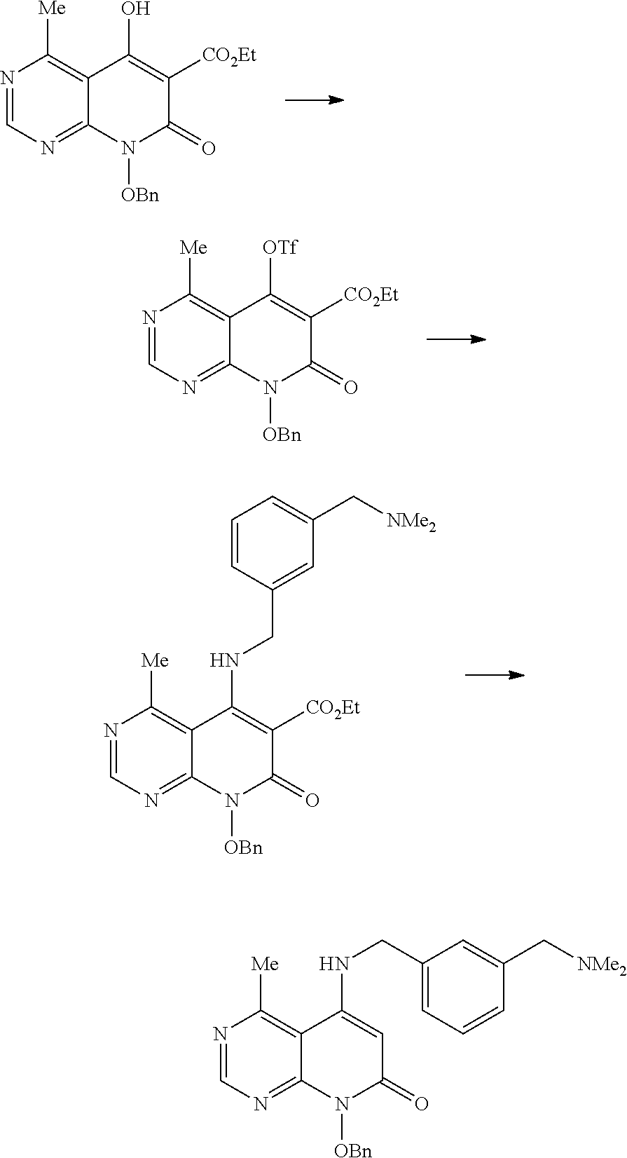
N1=CN=C2C(=C1[Me])C(O)=C([CO2Et])C(=O)N2[OBn].N1=CN=C2C(=C1[Me])C([OTf])=C([CO2Et])C(=O)N2[OBn].N1=CN=C2C(=C1[Me])C(NCC1=CC(C[NMe2])=CC=C1)=C([CO2Et])C(=O)N2[OBn].N1=CN=C2C(=C1[Me])C(NCC1=CC=CC(C[NMe2])=C1)=CC(=O)N2[OBn]
